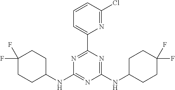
N1=C(C2=CC=CC(Cl)=N2)N=C(NC2CCC(F)(F)CC2)N=C1NC1CCC(F)(F)CC1
